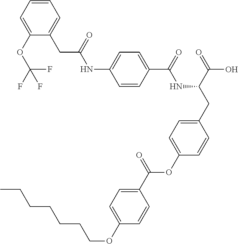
C1=CC(C(=O)NC(CC2=CC=C(OC(C3=CC=C(OCCCCCCC)C=C3)=O)C=C2)C(=O)O)=CC=C1NC(CC1=CC=CC=C1OC(F)(F)F)=O
